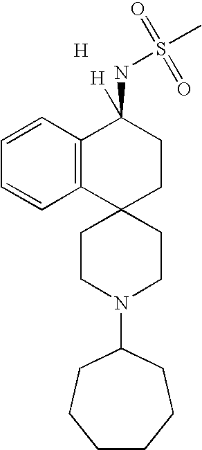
[H].C12(CCN(C3CCCCCC3)CC1)CCC(NS(C)(=O)=O)([H])C1=C2C=CC=C1
